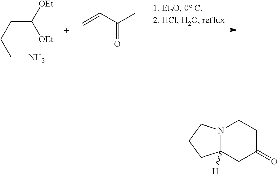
C(CCCN)([OEt])[OEt].C=CC(C)=O.N12C([H])(CC(=O)CC1)CCC2
